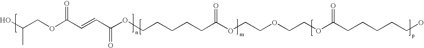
OC(COC(C=CC(OCCCCCC(OCCOCCOC(CCCCCO)=O)=O)=O)=O)C
